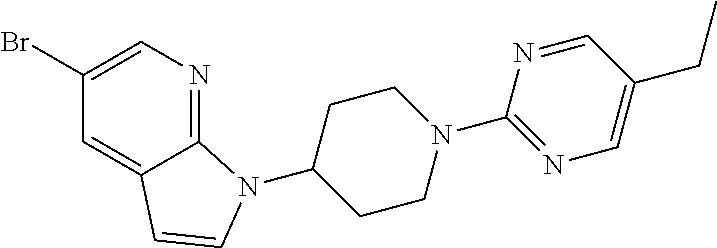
C1=C(Br)C=C2C(=N1)N(C1CCN(C3=NC=C(CC)C=N3)CC1)C=C2
